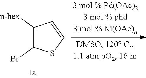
C1([n-hex])=C(Br)SC=C1
